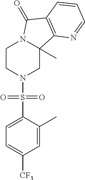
C1CN(S(C2=CC=C([CF3])C=C2C)(=O)=O)CC2(C)N1C(=O)C1=C2N=CC=C1
